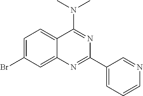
C1=C(Br)C=C2C(=C1)C(N(C)C)=NC(C1=CC=CN=C1)=N2
